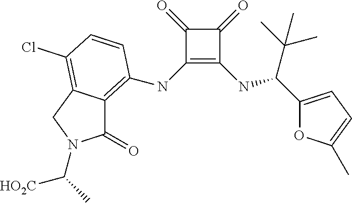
C1(=O)C(NC2=C3C(=O)N(C(C)[HO2C])CC3=C(Cl)C=C2)=C(NC(C(C)(C)C)C2=CC=C(C)O2)C1=O
